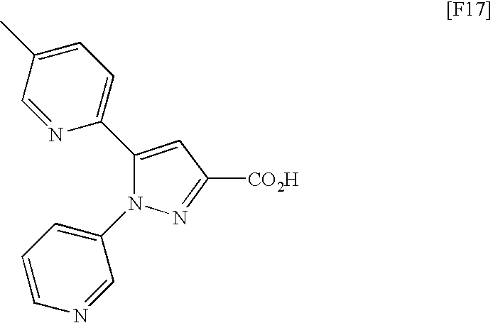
C1(C2=CC=C(C)C=N2)=CC([CO2H])=NN1C1=CC=CN=C1
